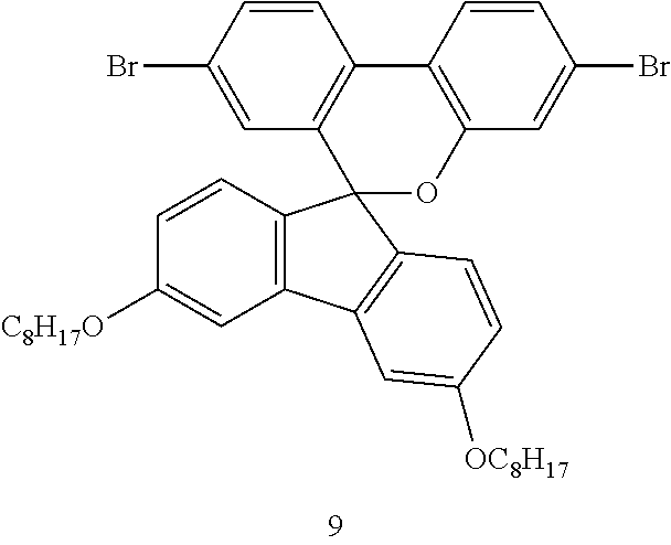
C1=C(Br)C=CC2=C1C1(OC3=C2C=CC(Br)=C3)C2=C(C=C([C8H17O])C=C2)C2=C1C=CC([OC8H17])=C2
